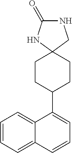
C1=CC=C2C(=C1)C(C1CCC3(CC1)CNC(=O)N3)=CC=C2
